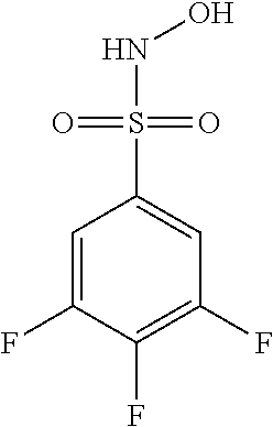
C1=C(F)C(F)=C(F)C=C1S(NO)(=O)=O
